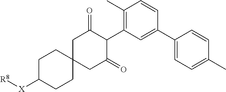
C1C2(CC(=O)C(C3=C(C)C=CC(C4=CC=C(C)C=C4)=C3)C1=O)CCC([X][R8])CC2
